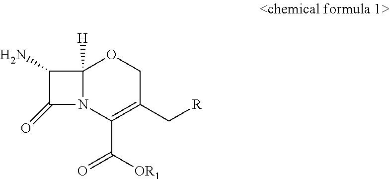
O1C2([H])N(C(C([OR1])=O)=C(C[R])C1)C(=O)C2N
